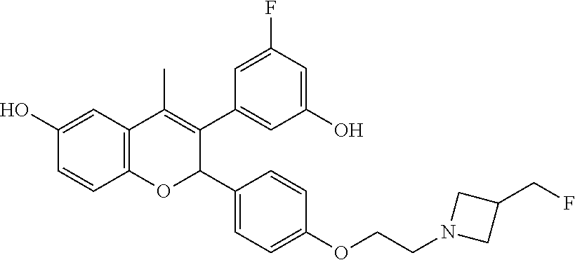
C12=C(C=C(O)C=C1)C(C)=C(C1=CC(O)=CC(F)=C1)C(C1=CC=C(OCCN3CC(CF)C3)C=C1)O2
